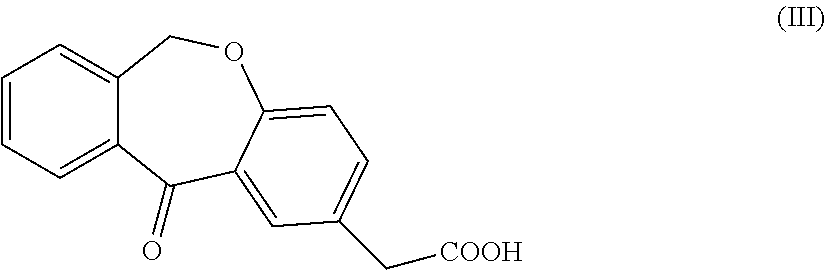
C1=CC=C2C(=C1)COC1=CC=C(C[COOH])C=C1C2=O
